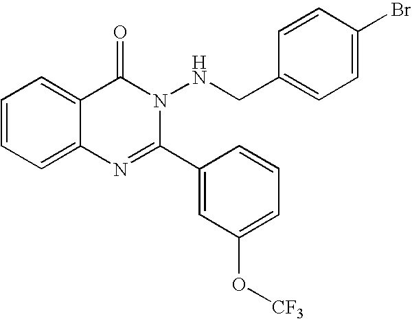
C1=CC=C2C(=C1)C(=O)N(NCC1=CC=C(Br)C=C1)C(C1=CC(O[CF3])=CC=C1)=N2
